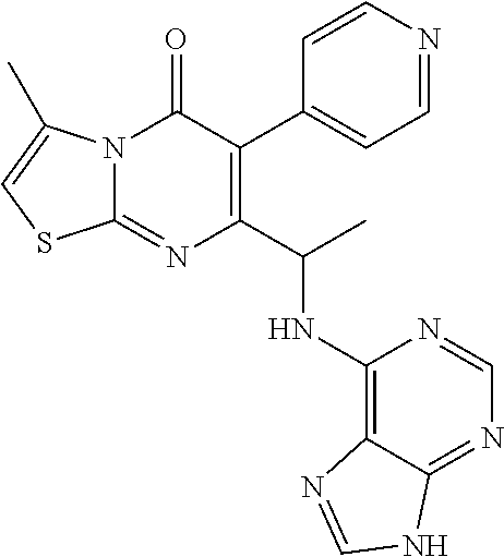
N12C(=NC(C(C)NC3=C4C(=NC=N3)NC=N4)=C(C3=CC=NC=C3)C1=O)SC=C2C
